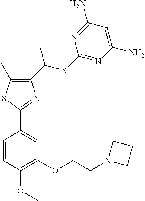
C1(C(SC2=NC(N)=CC(N)=N2)C)=C(C)SC(C2=CC(OCCN3CCC3)=C(OC)C=C2)=N1
